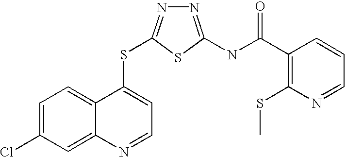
C1=C(Cl)C=C2C(=C1)C(SC1=NN=C(NC(=O)C3=C(SC)N=CC=C3)S1)=CC=N2
